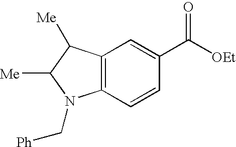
C12=C(C=CC(C(=O)[OEt])=C1)N(C[Ph])C([Me])C2[Me]
